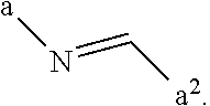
[a]N=C[a2]
